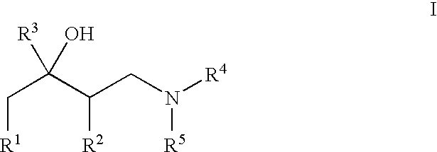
C([R1])C(C(CN([R4])[R5])[R2])([R3])O
